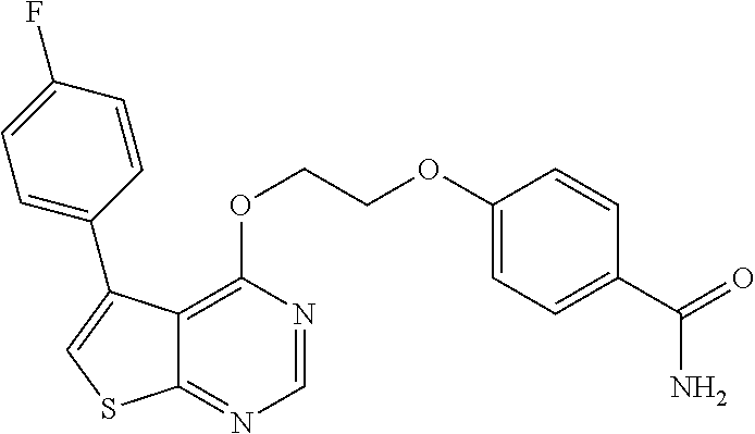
C12=C(OCCOC3=CC=C(C(N)=O)C=C3)N=CN=C1SC=C2C1=CC=C(F)C=C1
